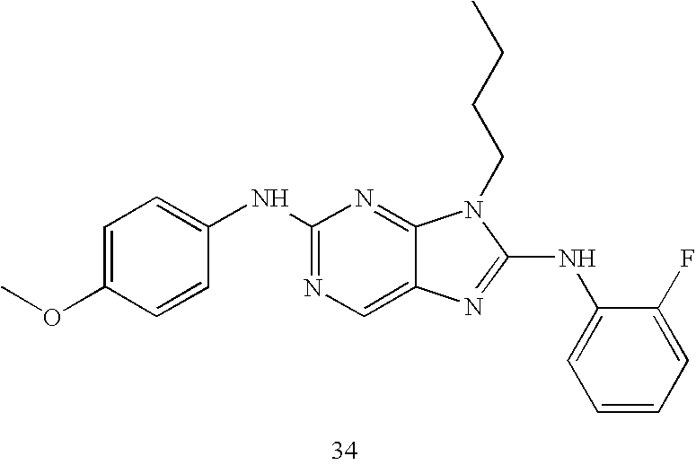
C1=C(OC)C=CC(NC2=NC=C3C(=N2)N(CCCC)C(NC2=CC=CC=C2F)=N3)=C1
